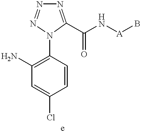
C1(N)=C(N2C(C(N[A]B)=O)=NN=N2)C=CC(Cl)=C1
